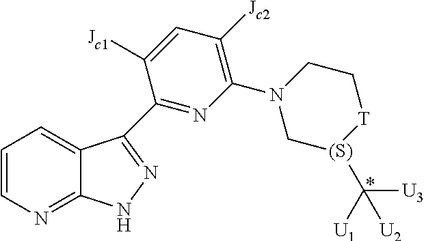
C1=CN=C2C(=C1)C(C1=NC(N3C[(S)](C([U3])([U1])[U2])[T]CC3)=C([Jc2])C=C1[Jc1])=NN2
